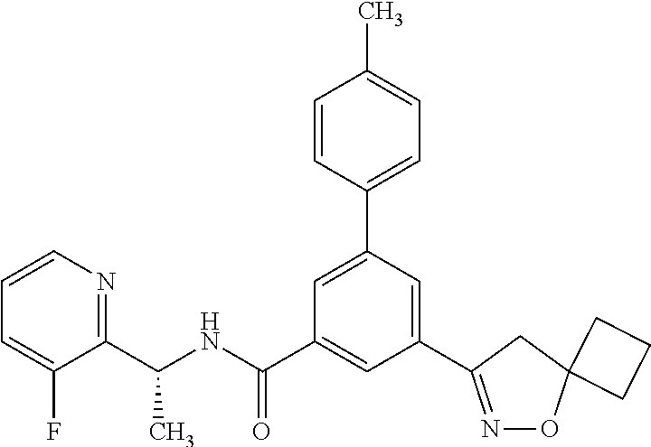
C1(C(NC(C2=CC(C3=NOC4(C3)CCC4)=CC(C3=CC=C(C)C=C3)=C2)=O)C)=NC=CC=C1F
